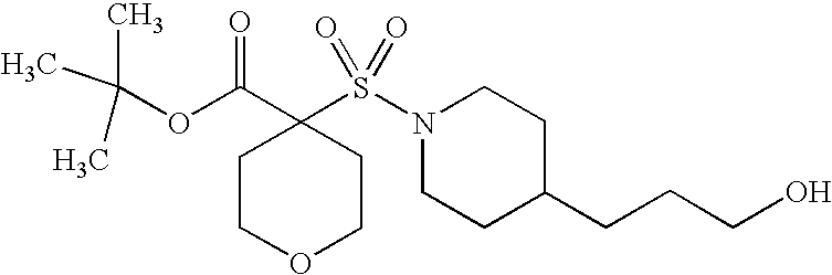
C1COCCC1(C(=O)OC(C)(C)C)S(N1CCC(CCCO)CC1)(=O)=O
